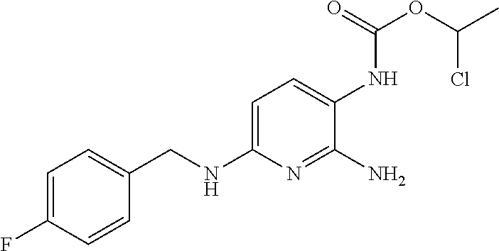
C1=C(F)C=CC(CNC2=CC=C(NC(OC(C)Cl)=O)C(N)=N2)=C1
